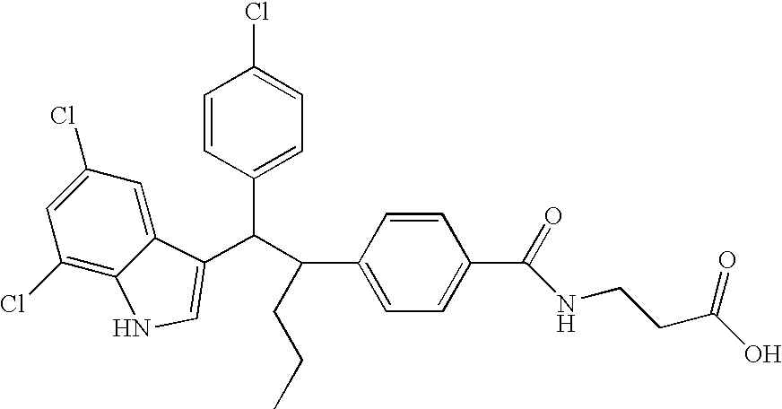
C1=CC(C(C(C2=CC=C(C(=O)NCCC(O)=O)C=C2)CCC)C2=CNC3=C(Cl)C=C(Cl)C=C32)=CC=C1Cl
